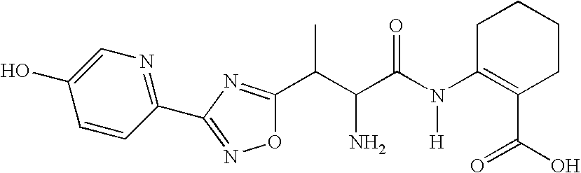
C1=CC(C2=NOC(C(C(C(N(C3=C(C(=O)O)CCCC3)[H])=O)N)C)=N2)=NC=C1O
